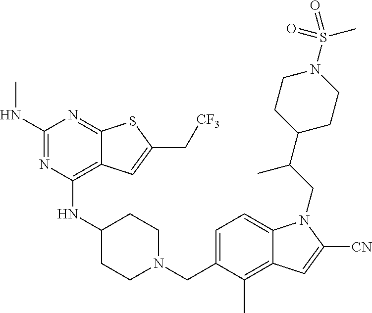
C1=C(CN2CCC(NC3=C4C(=NC(NC)=N3)SC(C[CF3])=C4)CC2)C(C)=C2C(=C1)N(CC(C1CCN(S(=O)(=O)C)CC1)C)C([CN])=C2
